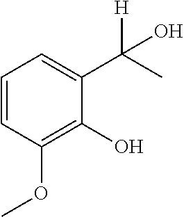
C1=CC(OC)=C(O)C(C(C)([H])O)=C1
